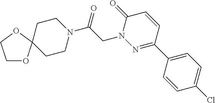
C1OC2(OC1)CCN(C(CN1N=C(C3=CC=C(Cl)C=C3)C=CC1=O)=O)CC2
